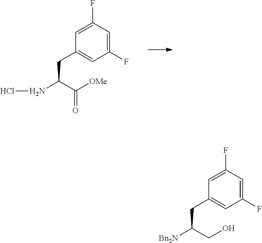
C1=C(F)C=C(F)C=C1CC(NCl)C([OMe])=O.C1=C(F)C=C(F)C=C1CC([Bn2N])CO
